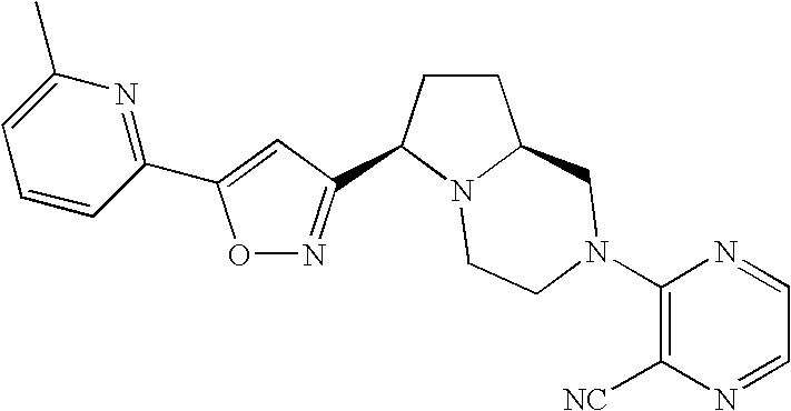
O1N=C(C2CCC3N2CCN(C2=C([NC])N=CC=N2)C3)C=C1C1=NC(C)=CC=C1
